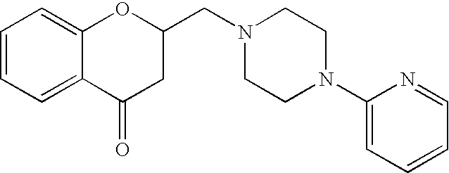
C1=CC=C2C(=C1)OC(CN1CCN(C3=CC=CC=N3)CC1)CC2=O
